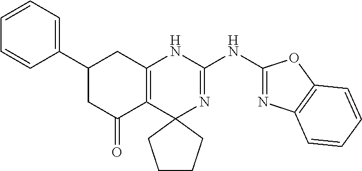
C1(C2=CC=CC=C2)CC(=O)C2=C(C1)NC(NC1=NC3=C(O1)C=CC=C3)=NC21CCCC1
